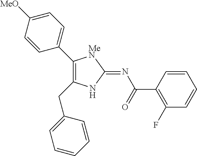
C1(C2=CC=C([MeO])C=C2)=C(CC2=CC=CC=C2)NC(=NC(=O)C2=C(F)C=CC=C2)[MeN]1
